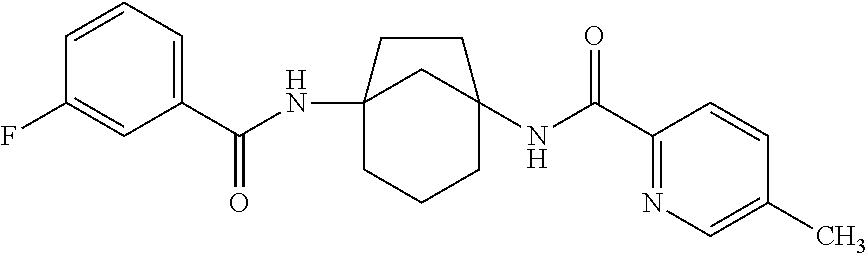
C12(NC(C3=CC=CC(F)=C3)=O)CCCC(NC(C3=NC=C(C)C=C3)=O)(C1)CC2
